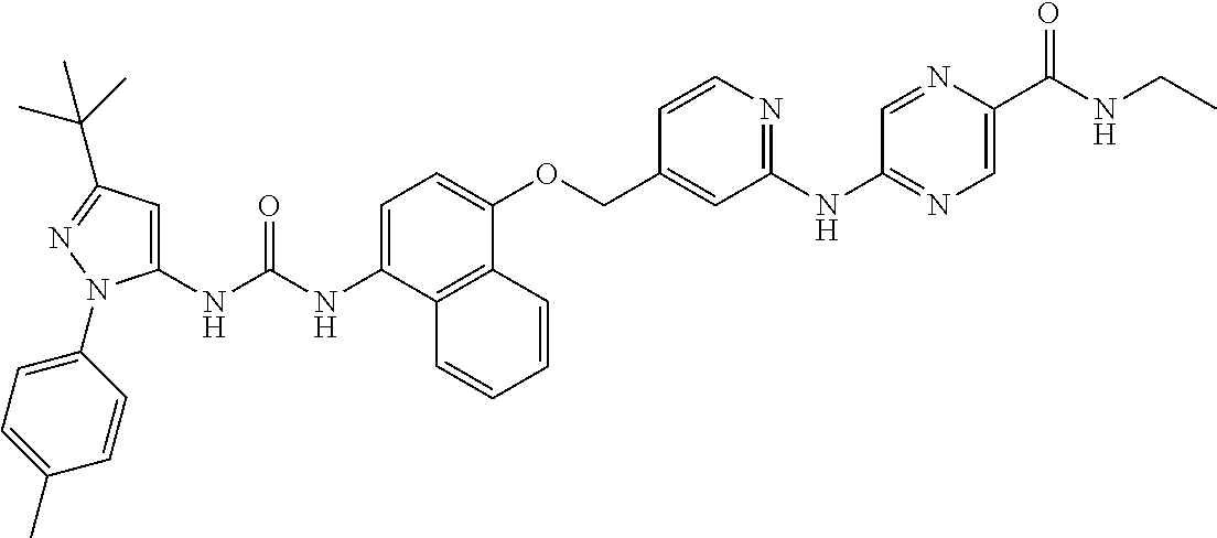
N(C(NC1=CC(C(C)(C)C)=NN1C1=CC=C(C)C=C1)=O)C1=CC=C(OCC2=CC(NC3=NC=C(C(NCC)=O)N=C3)=NC=C2)C2=C1C=CC=C2
